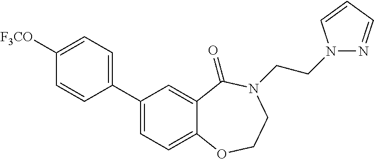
C1(C2=CC=C3C(=C2)C(=O)N(CCN2N=CC=C2)CCO3)=CC=C([F3CO])C=C1
